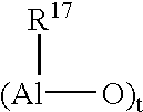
[R17][(Al][O)t]
